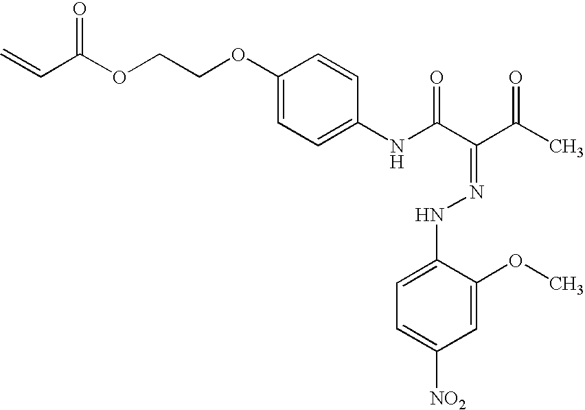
C(C(OCCOC1=CC=C(NC(C(C(C)=O)=NNC2=CC=C([NO2])C=C2OC)=O)C=C1)=O)=C
